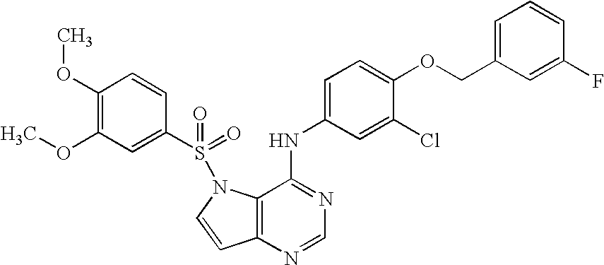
C1(OC)=C(OC)C=C(S(=O)(=O)N2C3=C(N=CN=C3NC3=CC=C(OCC4=CC=CC(F)=C4)C(Cl)=C3)C=C2)C=C1
